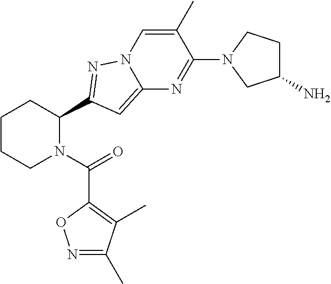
C1CCN(C(=O)C2=C(C)C(C)=NO2)C(C2=NN3C(=C2)N=C(N2CC(N)CC2)C(C)=C3)C1
